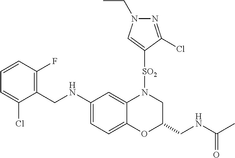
C1(CNC2=CC=C3C(=C2)N([SO2]C2=CN(CC)N=C2Cl)CC(CNC(C)=O)O3)=C(F)C=CC=C1Cl
